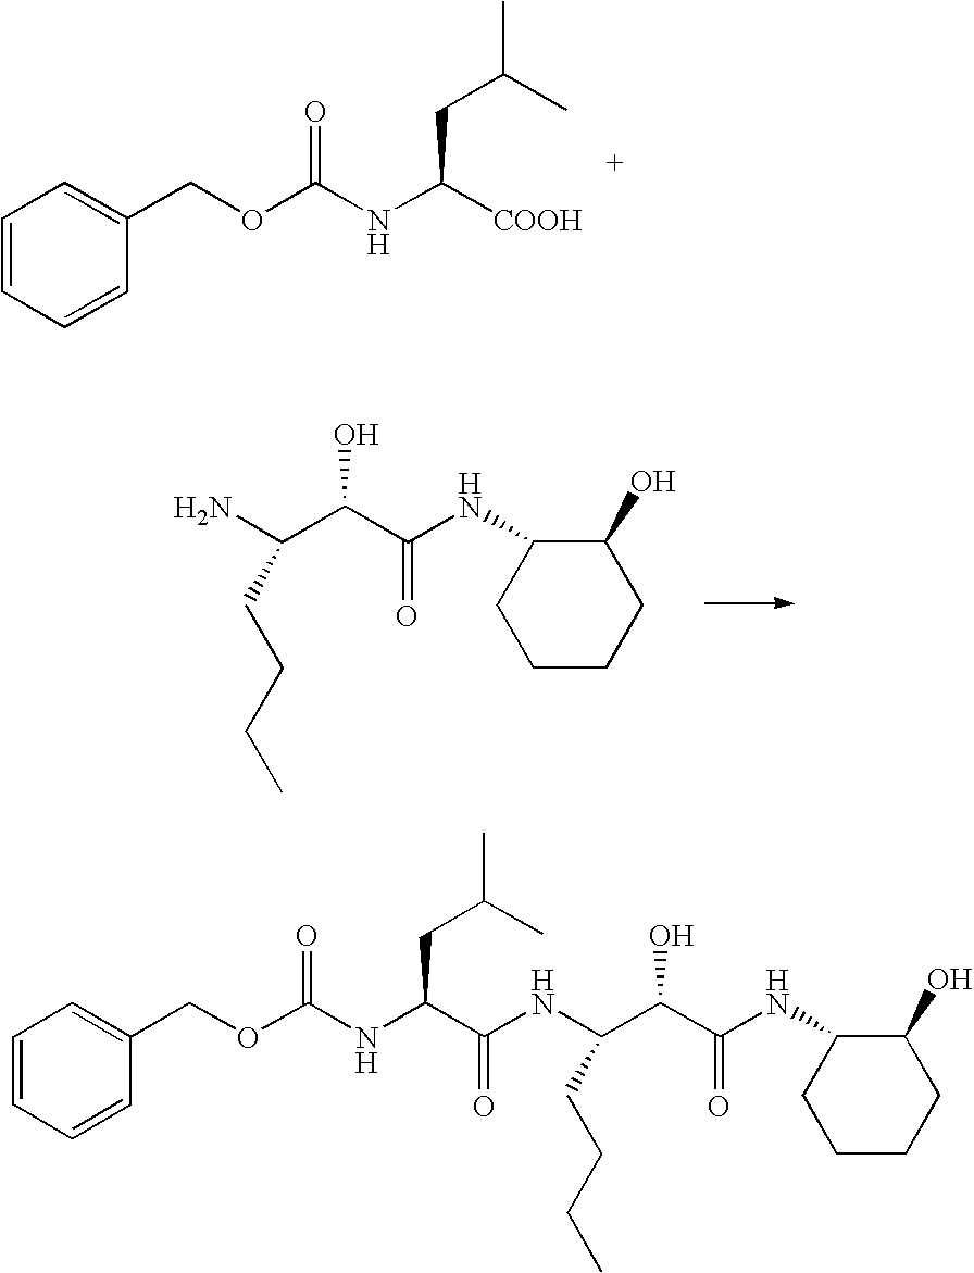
C1=CC=CC(COC(NC([COOH])CC(C)C)=O)=C1.C1CCC(O)C(NC(C(C(N)CCCC)O)=O)C1.C1CCC(O)C(NC(C(C(NC(C(NC(OCC2=CC=CC=C2)=O)CC(C)C)=O)CCCC)O)=O)C1
